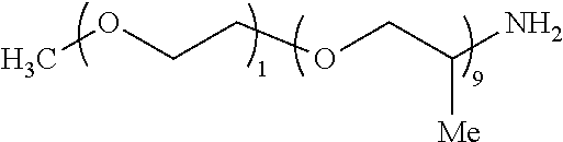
COCCOCC(N)[Me]
